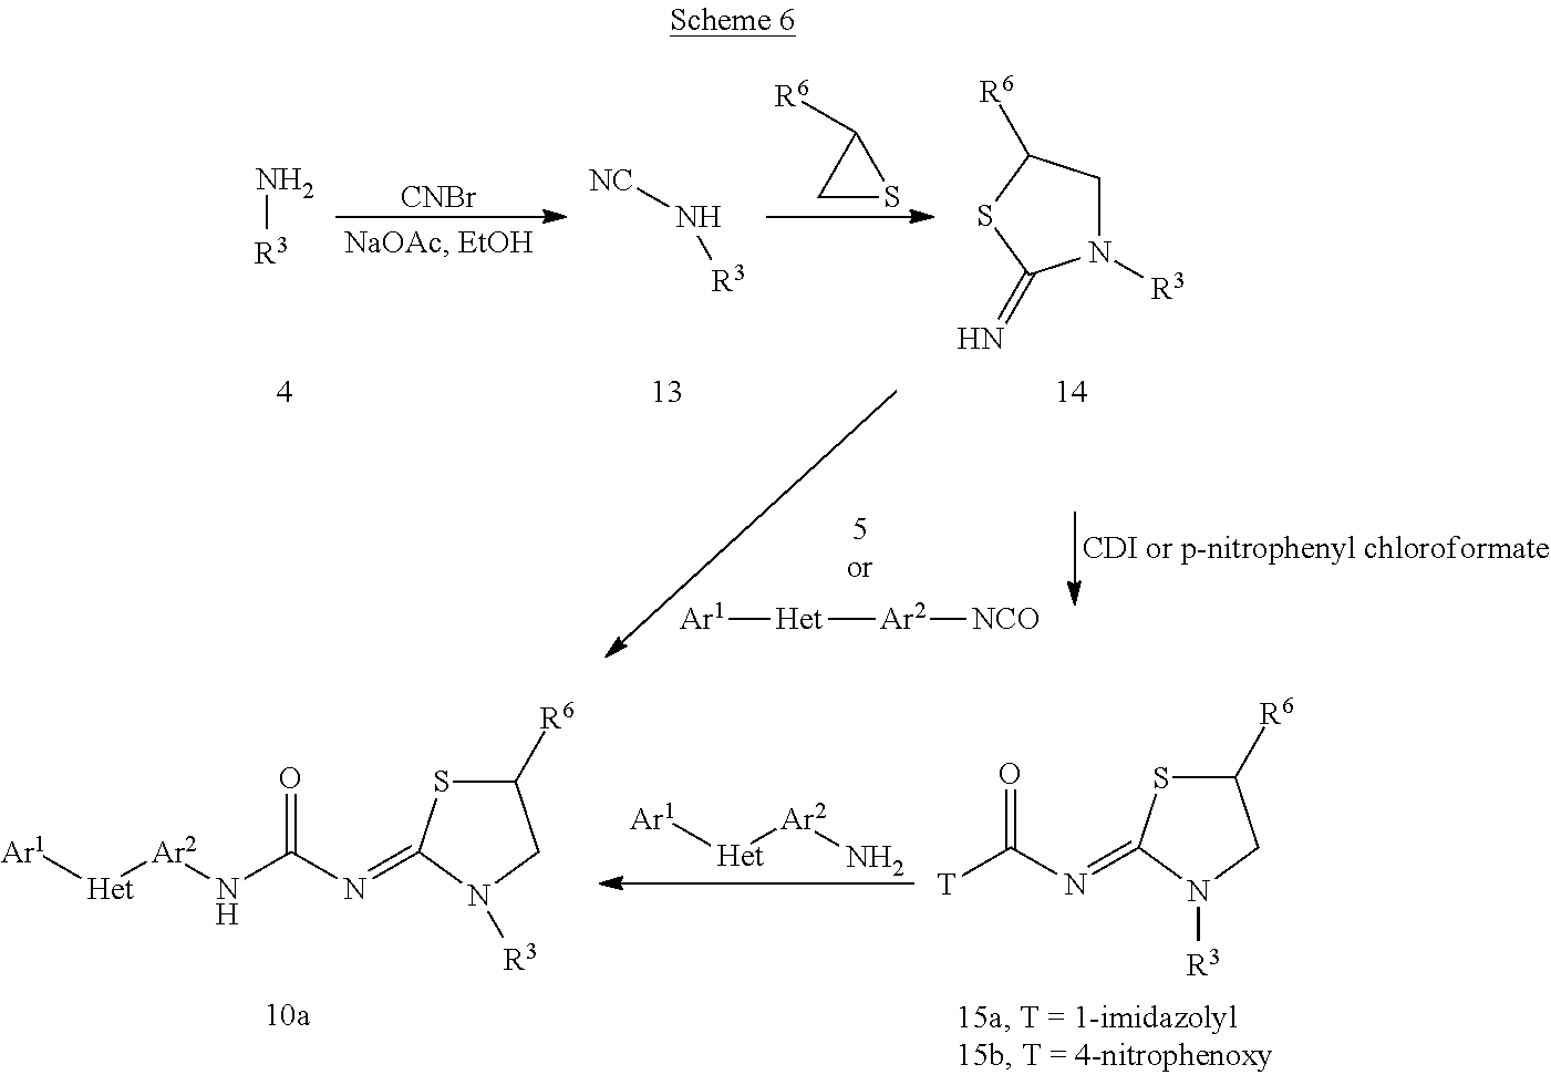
N[R3].[NC]N[R3].C1SC1[R6].N1([R3])CC([R6])SC1=N.[Ar1][Het][Ar2][NCO].[CNBr].[Ar1][Het][Ar2]N.C1([R6])SC(=NC([T])=O)N([R3])C1.C1([R6])SC(=NC(N[Ar2][Het][Ar1])=O)N([R3])C1
